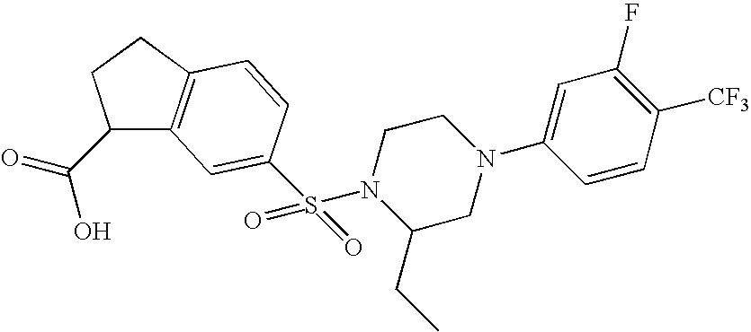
C1(C(=O)O)C2=C(CC1)C=CC(S(N1C(CC)CN(C3=CC(F)=C([CF3])C=C3)CC1)(=O)=O)=C2
